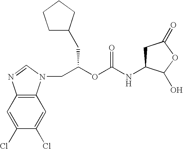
C12=C(C=C(Cl)C(Cl)=C1)N=CN2CC(OC(NC1CC(=O)OC1O)=O)CC1CCCC1
